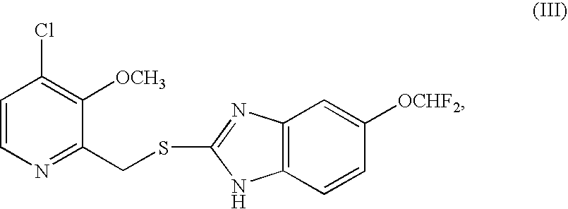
C12=C(N=C(SCC3=NC=CC(Cl)=C3[OCH3])N1)C=C([OCHF2])C=C2
